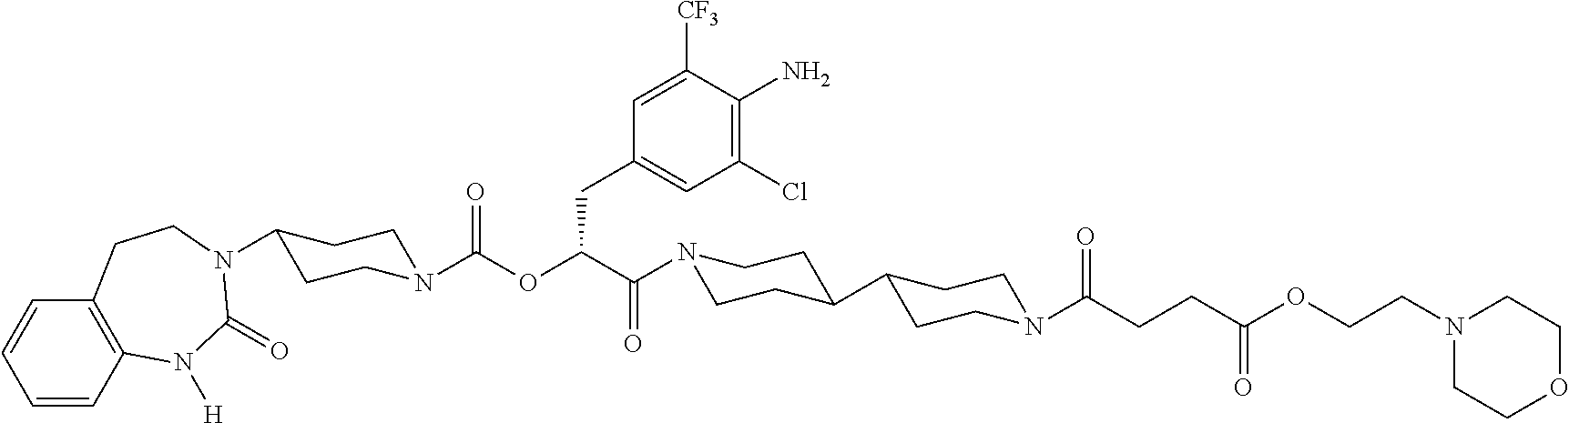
C1=CC2=C(C=C1)CCN(C1CCN(C(OC(C(=O)N3CCC(C4CCN(C(=O)CCC(OCCN5CCOCC5)=O)CC4)CC3)CC3=CC(Cl)=C(N)C([CF3])=C3)=O)CC1)C(=O)N2[H]
